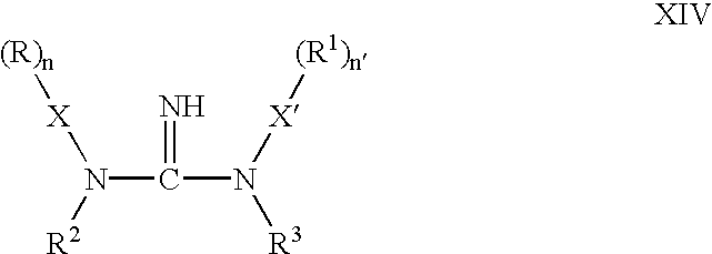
N(C(N([R3])[X][(R1)n])=N)([R2])[X][(R)n]
